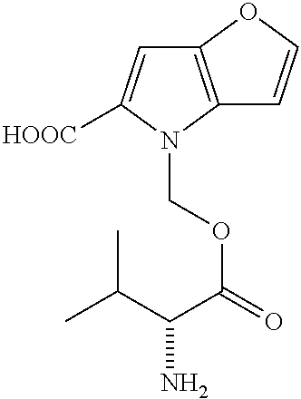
C12=C(N(COC(=O)C(C(C)C)N)C([HOOC])=C1)C=CO2
